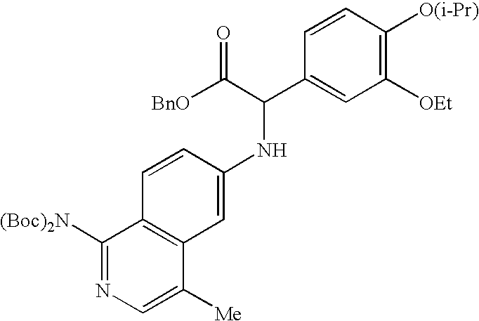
C1([(Boc)2N])=NC=C([Me])C2=C1C=CC(NC(C1=CC([OEt])=C([O(i-Pr)])C=C1)C([BnO])=O)=C2
